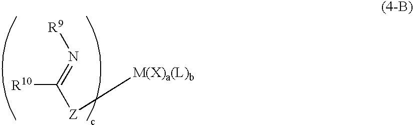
[R10]C(=N[R9])[Z][M(X)a(L)b]
